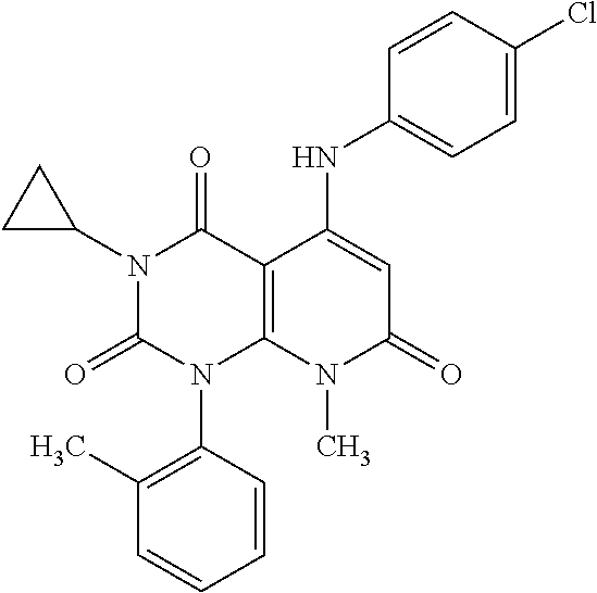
N1(C2CC2)C(=O)N(C2=C(C)C=CC=C2)C2=C(C1=O)C(NC1=CC=C(Cl)C=C1)=CC(=O)N2C
